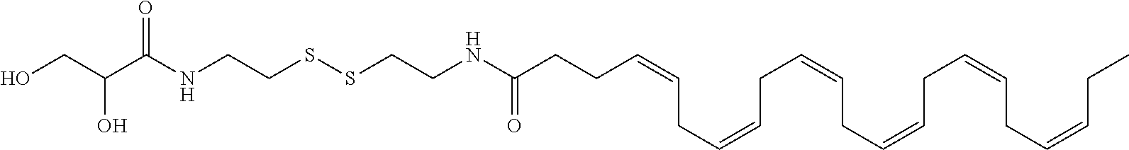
OCC(C(NCCSSCCNC(CCC=CCC=CCC=CCC=CCC=CCC=CCC)=O)=O)O
